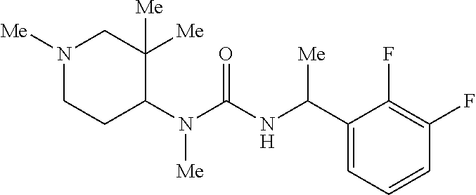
N1([Me])CCC(N(C(NC(C2=CC=CC(F)=C2F)[Me])=O)[Me])C([Me])([Me])C1
